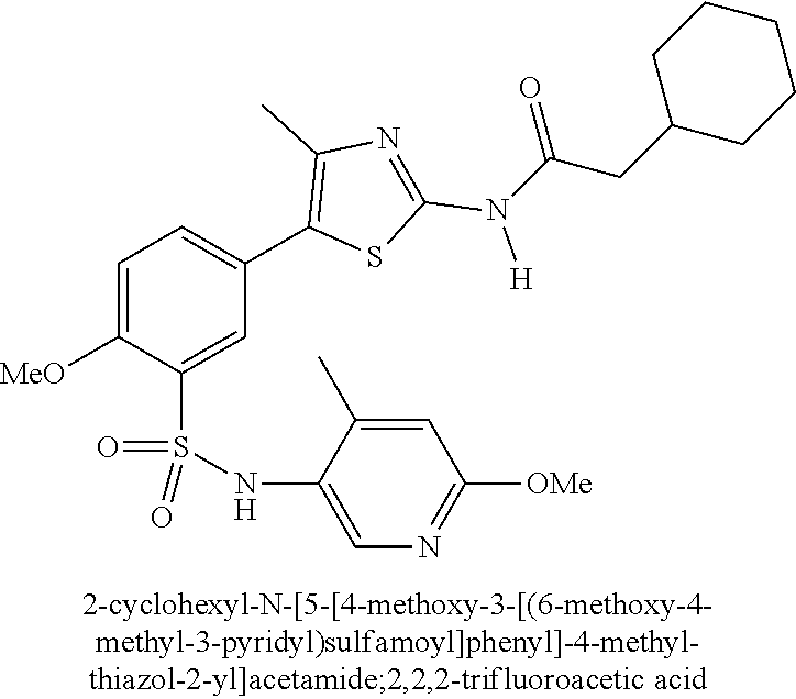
C1=C([MeO])C(S(NC2=CN=C([OMe])C=C2C)(=O)=O)=CC(C2=C(C)N=C(N([H])C(CC3CCCCC3)=O)S2)=C1
